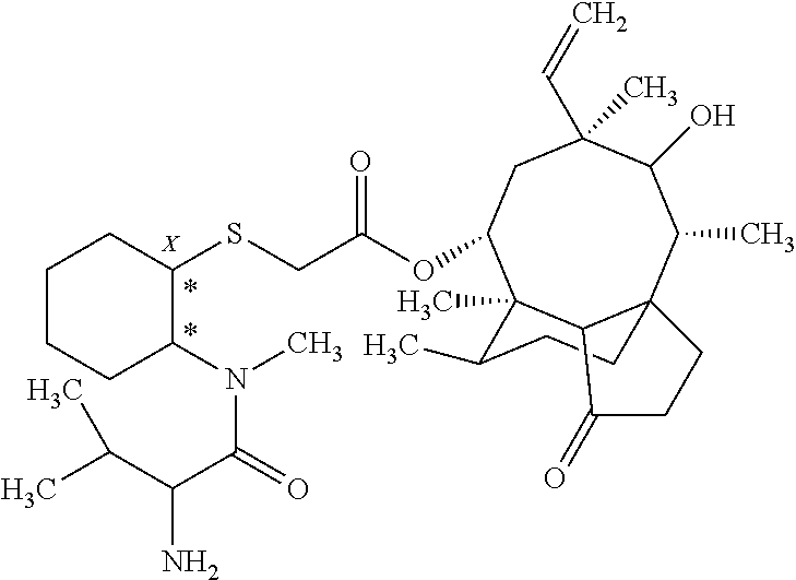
C1CCC(N(C(C(N)C(C)C)=O)C)C(SCC(OC2C3(C)C4C(C(C)C(O)C(C)(C=C)C2)(CCC3C)CCC4=O)=O)C1.[X].*.*
